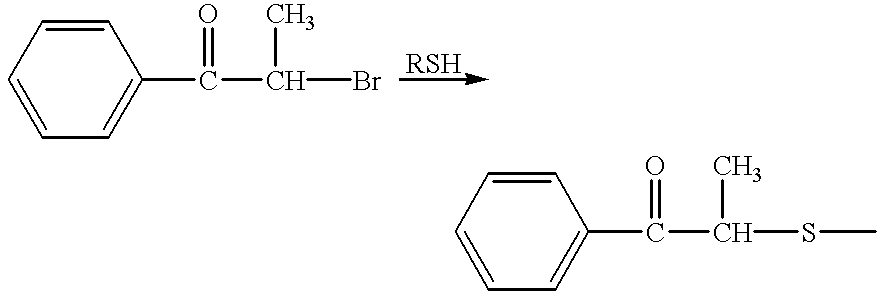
C1=C(C(=O)C(C)Br)C=CC=C1.C1=C(C(=O)C(C)SC)C=CC=C1
